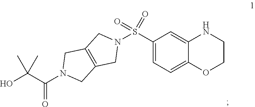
C12=C(CN(C(C(O)(C)C)=O)C1)CN(S(=O)(=O)C1=CC=C3OCCNC3=C1)C2
